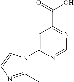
C1=C(N2C(C)=NC=C2)N=CN=C1C(=O)O
